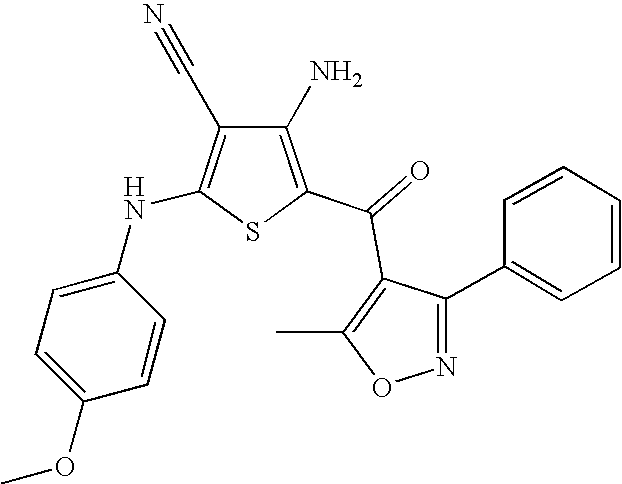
C1(N)=C(C(=O)C2=C(C)ON=C2C2=CC=CC=C2)SC(NC2=CC=C(OC)C=C2)=C1C#N
